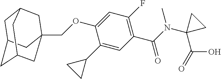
C1C2CC3CC(COC4=CC(F)=C(C(=O)N(C5(C(O)=O)CC5)C)C=C4C4CC4)(CC1C3)C2
